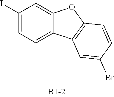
C1(I)=CC=C2C(=C1)OC1=C2C=C(Br)C=C1
